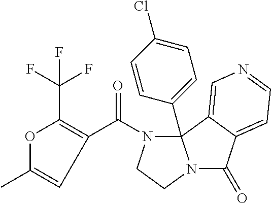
C1=CC(C23N(C(C4=C(C(F)(F)F)OC(C)=C4)=O)CCN2C(=O)C2=CC=NC=C32)=CC=C1Cl
